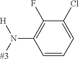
[#3]N(C1=C(F)C(Cl)=CC=C1)[H]
